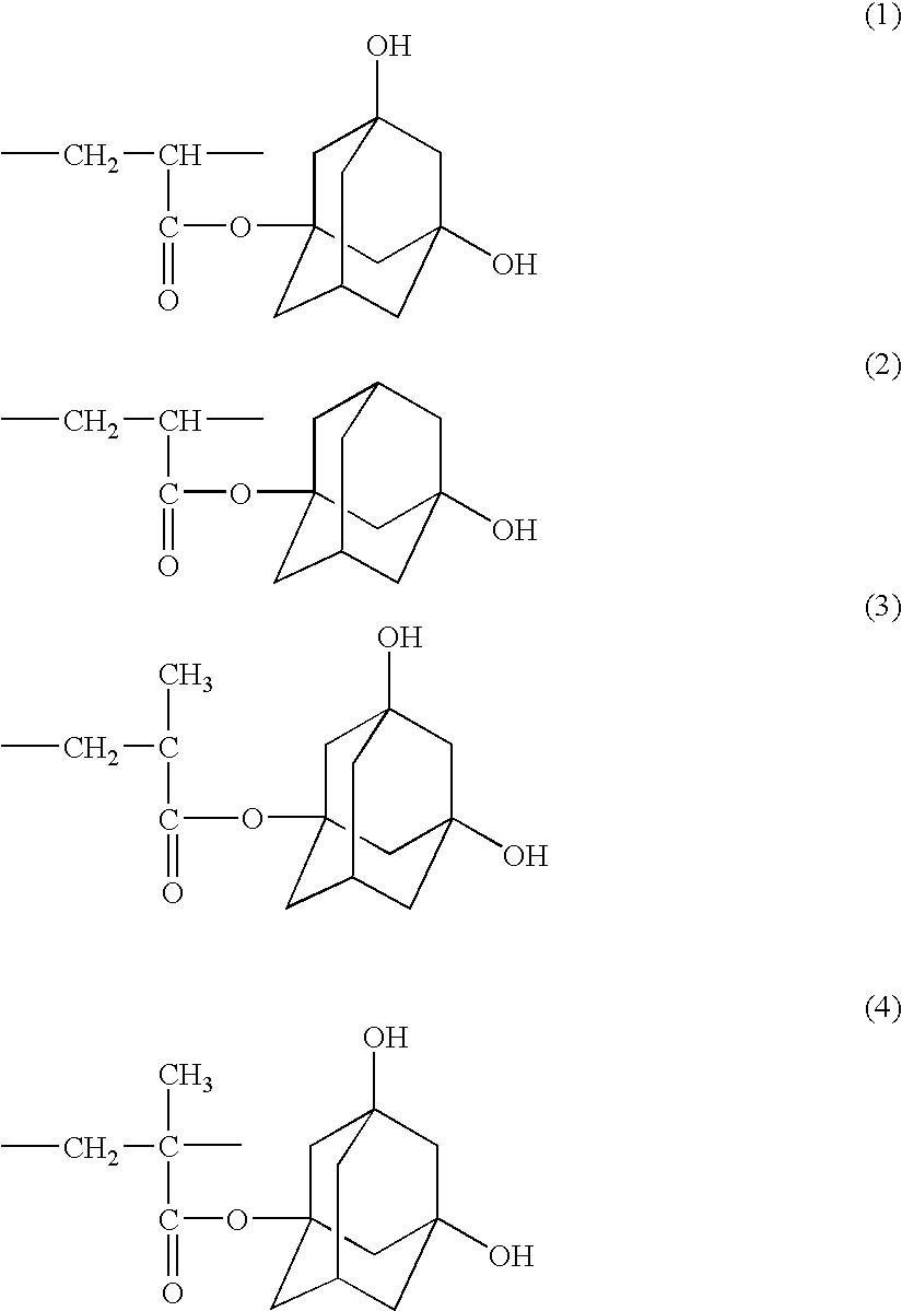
CCC(C)C(OC12CC3(O)CC(O)(CC(C1)C3)C2)=O.CCC(C)C(OC12CC3CC(O)(CC(C1)C3)C2)=O.CCC(C(OC12CC3(O)CC(O)(CC(C1)C3)C2)=O)C.CCC(C)(C(OC12CC3(O)CC(O)(CC(C1)C3)C2)=O)C
